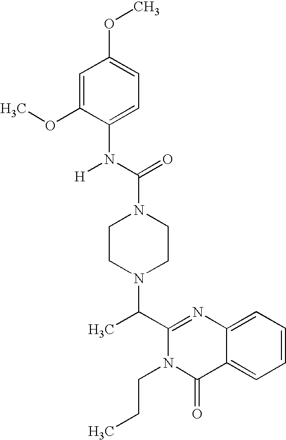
N1(C(N(C2=CC=C(OC)C=C2OC)[H])=O)CCN(C(C2=NC3=CC=CC=C3C(=O)N2CCC)C)CC1
